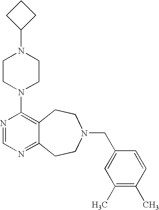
C1CC(N2CCN(C3=C4C(=NC=N3)CCN(CC3=CC(C)=C(C)C=C3)CC4)CC2)C1
